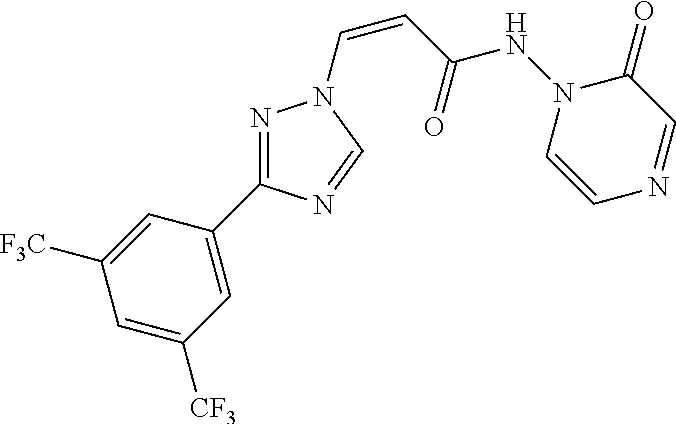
C1([F3C])=CC(C2=NN(C=CC(NN3C=CN=CC3=O)=O)C=N2)=CC([CF3])=C1
